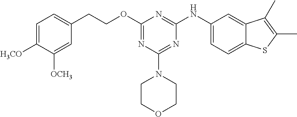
O(C1=NC(N2CCOCC2)=NC(NC2=CC=C3C(=C2)C(C)=C(C)S3)=N1)CCC1=CC=C([H3CO])C([OCH3])=C1
